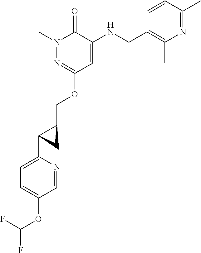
N1(C)N=C(OCC2CC2C2=CC=C(OC(F)F)C=N2)C=C(NCC2=C(C)N=C(C)C=C2)C1=O
